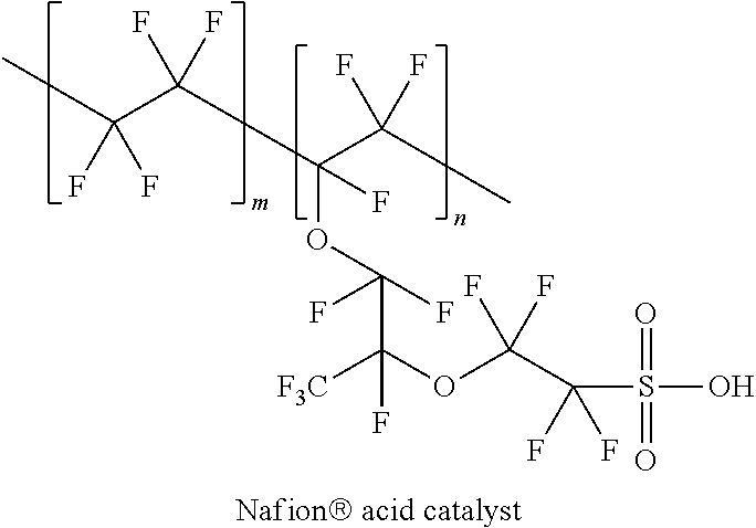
C(C(C(C(F)(F)C)(OC(C(OC(C(F)(F)S(O)(=O)=O)(F)F)([F3C])F)(F)F)F)(F)F)(F)(F)C
